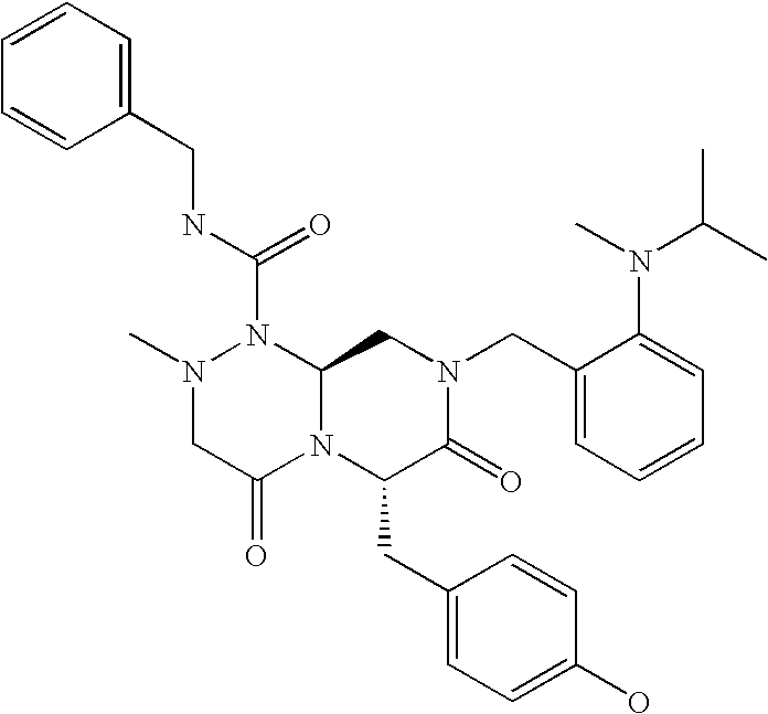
N(C(N1N(C)CC(=O)N2C1CN(CC1=CC=CC=C1N(C(C)C)C)C(=O)C2CC1=CC=C(O)C=C1)=O)CC1=CC=CC=C1
